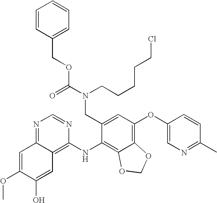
C(CCCCCl)N(C(=O)OCC1=CC=CC=C1)CC1=CC(OC2=CN=C(C)C=C2)=C2C(=C1NC1=C3C(=NC=N1)C=C(OC)C(O)=C3)OCO2
